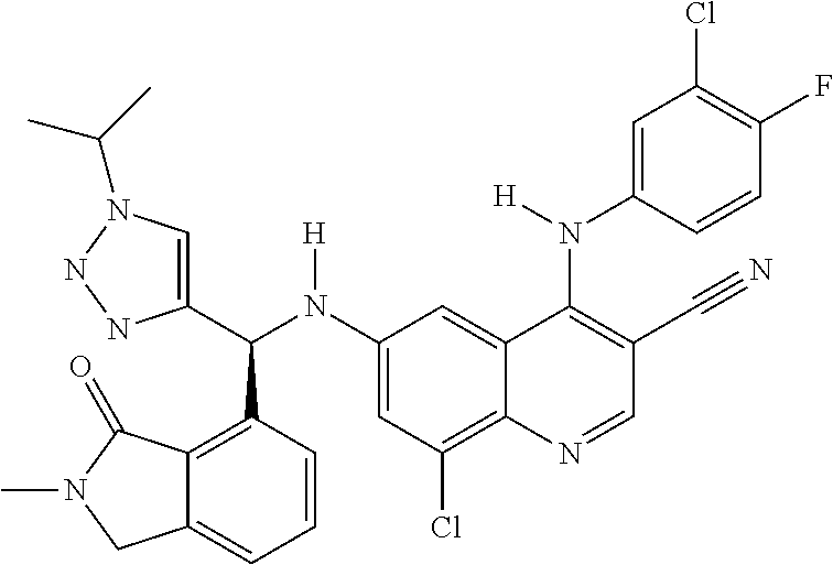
C1(N(C(C2=CN(C(C)C)NN2)C2=C3C(=CC=C2)CN(C)C3=O)[H])=CC(Cl)=C2C(=C1)C(N(C1=CC(Cl)=C(F)C=C1)[H])=C(C#N)C=N2
